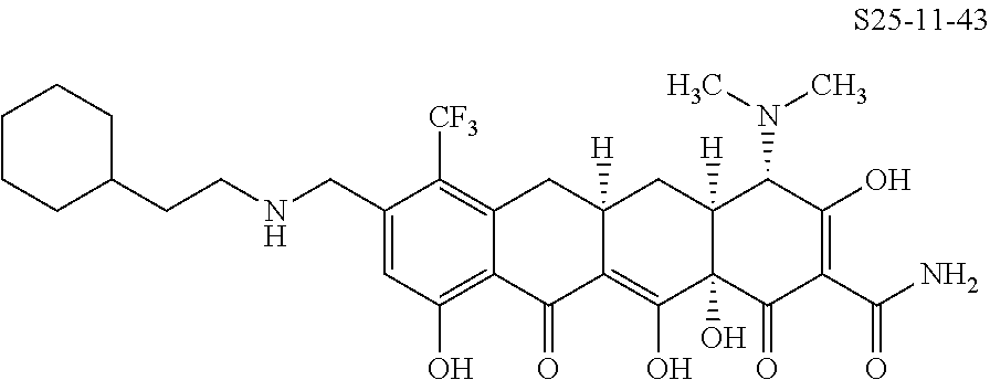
C1=C(CNCCC2CCCCC2)C([CF3])=C2C(=C1O)C(=O)C1=C(O)C3(O)C([H])(CC1([H])C2)C(N(C)C)C(O)=C(C(N)=O)C3=O
